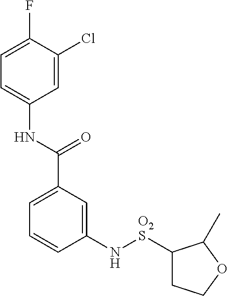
C1(N[O2S]C2CCOC2C)=CC(C(NC2=CC=C(F)C(Cl)=C2)=O)=CC=C1
